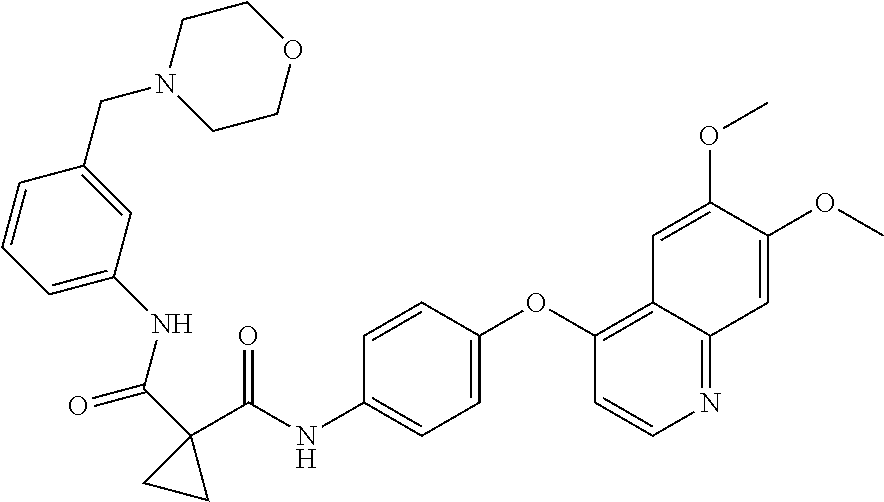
C1=C(OC2=C3C(=NC=C2)C=C(OC)C(OC)=C3)C=CC(NC(C2(C(NC3=CC=CC(CN4CCOCC4)=C3)=O)CC2)=O)=C1
